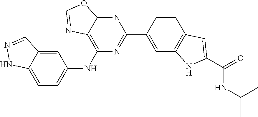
C1(NC2=CC=C3C(=C2)C=NN3)=C2C(=NC(C3=CC4=C(C=C3)C=C(C(=O)NC(C)C)N4)=N1)OC=N2
